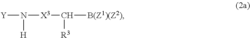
[Y]N([X3]C([B(Z1)(Z2)])[R3])[H]
